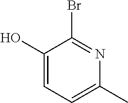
C1(O)=CC=C(C)N=C1Br
